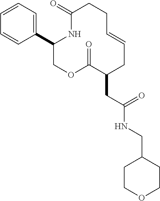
C1(C2=CC=CC=C2)COC(=O)C(CC(NCC2CCOCC2)=O)CC=CCCC(=O)N1
